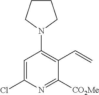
C1=C(Cl)N=C([CO2Me])C(C=C)=C1N1CCCC1
